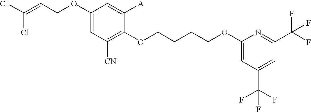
C1(OCC=C(Cl)Cl)=CC([CN])=C(OCCCCOC2=CC(C(F)(F)F)=CC(C(F)(F)F)=N2)C([A])=C1
